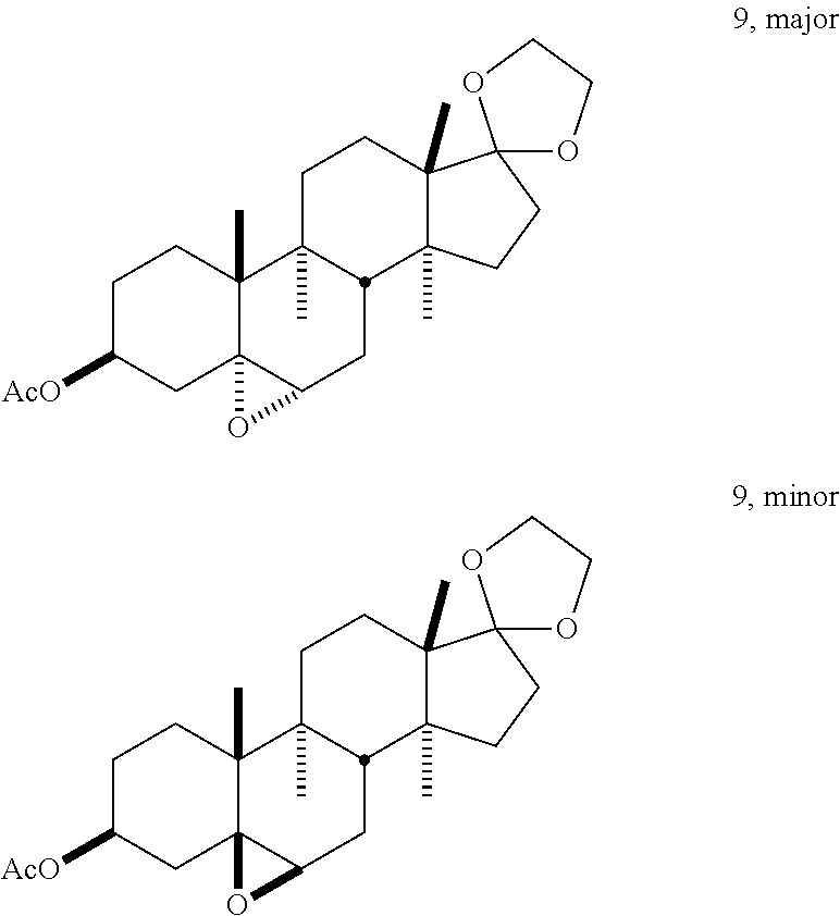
C1C([AcO])CC23C(C)(C1)C1(C)CCC4(C)C(C)(CCC45OCCO5)C1CC2O3.C1C([AcO])CC23C(C)(C1)C1(C)CCC4(C)C(C)(CCC45OCCO5)C1CC2O3
